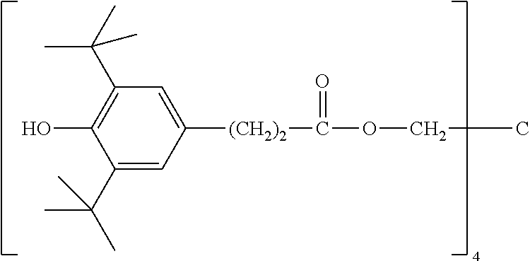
C1(C(C)(C)C)=C(O)C(C(C)(C)C)=CC([(CH2)2]C(OCC)=O)=C1
